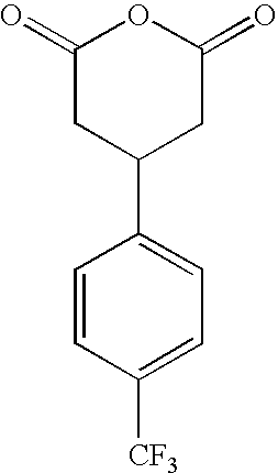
C1=CC([CF3])=CC=C1C1CC(=O)OC(=O)C1
